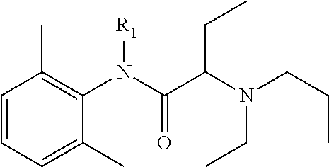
C1=CC=C(C)C(N([R1])C(=O)C(CC)N(CC)CCC)=C1C
